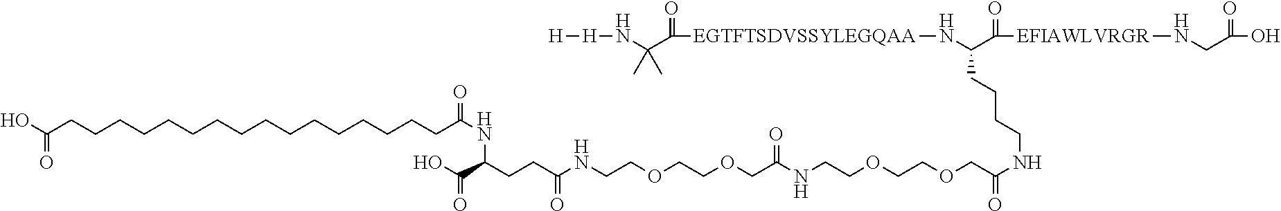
[H][H]NC(C(=O)[EGTFTSDVSSYLEGQAA]NC(CCCCNC(COCCOCCNC(COCCOCCNC(CCC(C(O)=O)NC(=O)CCCCCCCCCCCCCCCCC(O)=O)=O)=O)=O)C(=O)[EFIAWLVRGR]NCC(=O)O)(C)C
